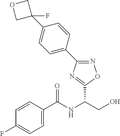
C1=CC(C(NC(CO)C2=NC(C3=CC=C(C4(F)COC4)C=C3)=NO2)=O)=CC=C1F
